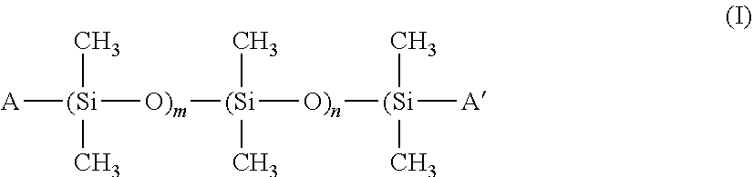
[A][(Si]([O)m][(Si]([O)n][(Si]([A])(C)C)(C)C)(C)C
